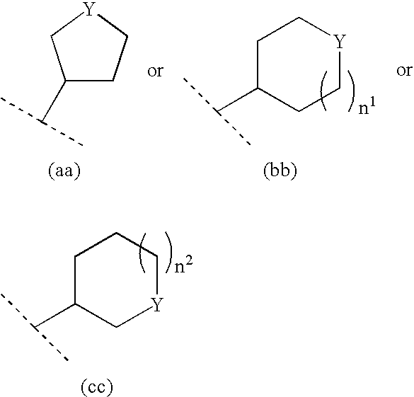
C1C(C(C)C)CC[Y]C1.C1(C(C)C)CC[Y]C1.C1C(C(C)C)C[Y]CC1
